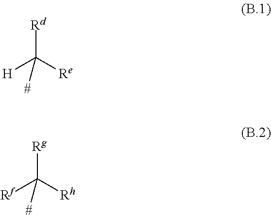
[Rd]C([H])([Re])[#].[Rg]C([Rf])([Rh])[#]
